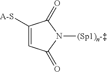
C1([A-S])=CC(=O)N([(Sp1)n-])C1=O
